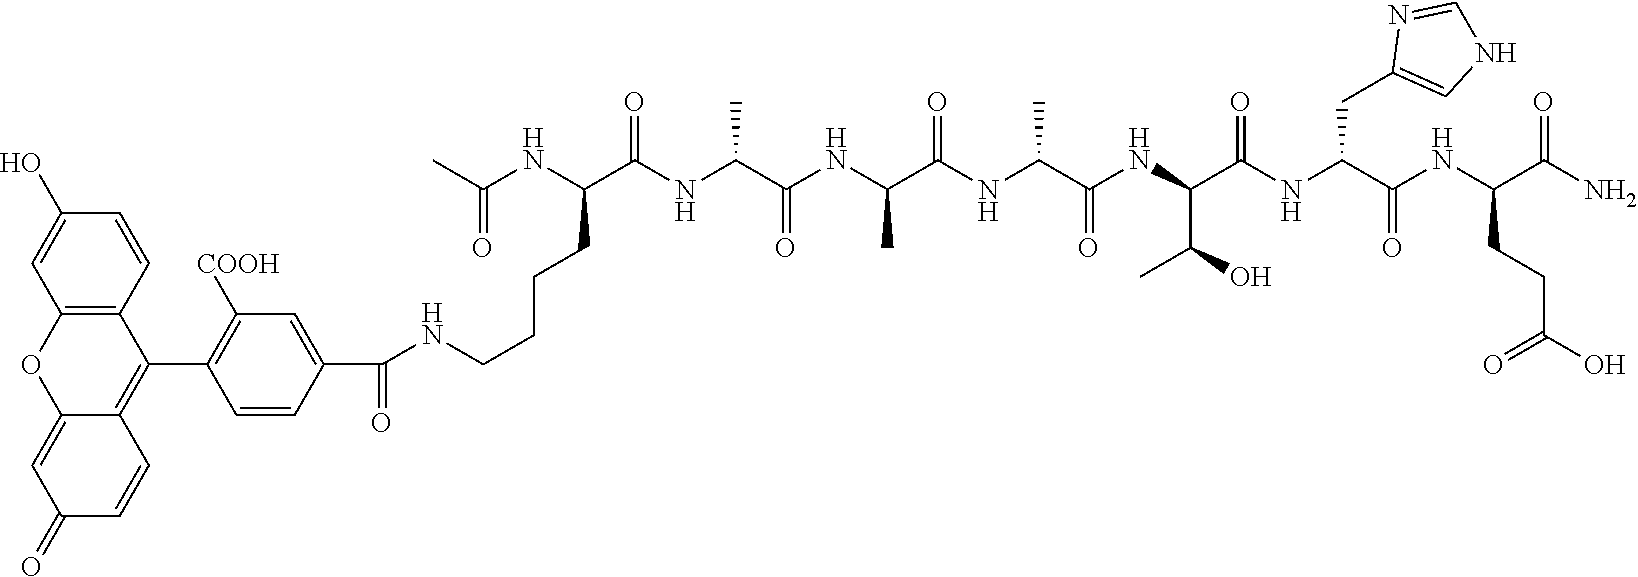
NC(C(NC(C(NC(C(NC(C(NC(C(NC(C(NC(C(NC(C)=O)CCCCNC(C1=CC([COOH])=C(C2=C3C(=CC(=O)C=C3)OC3=C2C=CC(O)=C3)C=C1)=O)=O)C)=O)C)=O)C)=O)C(C)O)=O)CC1=CNC=N1)=O)CCC(O)=O)=O
